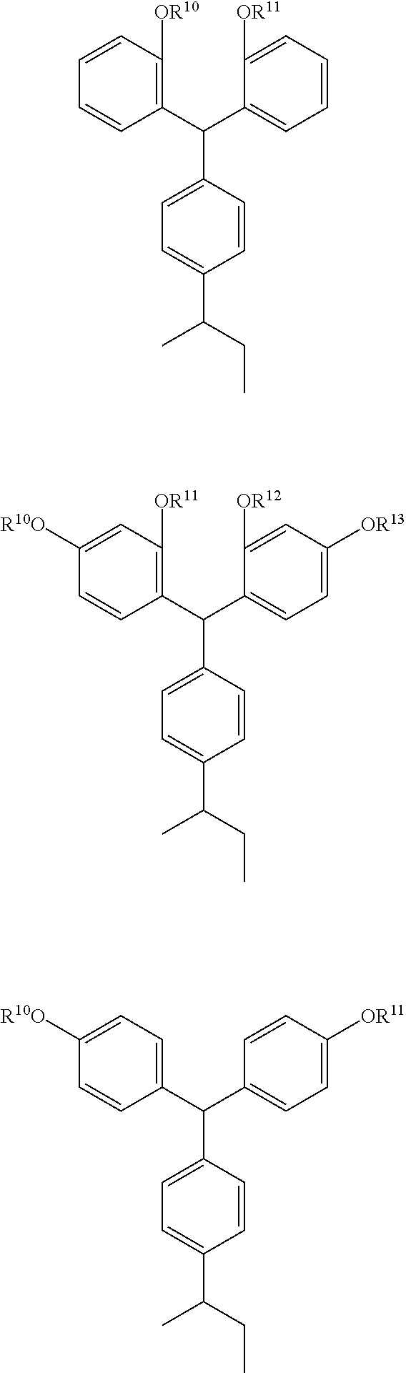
C1(C(C2=CC=C([OR13])C=C2[OR12])C2=CC=C(C(CC)C)C=C2)=C([OR11])C=C([R10O])C=C1.C1(C(C2=CC=CC=C2[OR11])C2=CC=C(C(CC)C)C=C2)=C([OR10])C=CC=C1.C1(C(C2=CC=C([OR11])C=C2)C2=CC=C(C(CC)C)C=C2)=CC=C([R10O])C=C1
